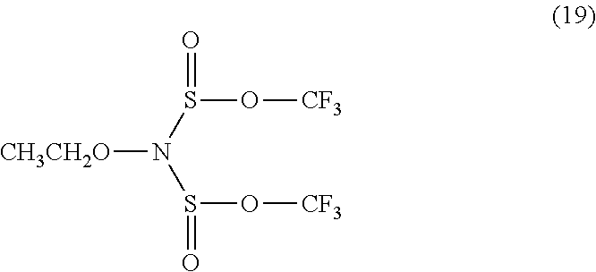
[CH3CH2O]N(S(O[CF3])=O)S(O[CF3])=O
